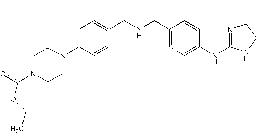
C1=C(N2CCN(C(=O)OCC)CC2)C=CC(C(NCC2=CC=C(NC3=NCCN3)C=C2)=O)=C1
